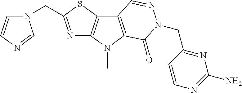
N1=C(CN2C=CN=C2)SC2=C1N(C)C1=C2C=NN(CC2=NC(N)=NC=C2)C1=O
